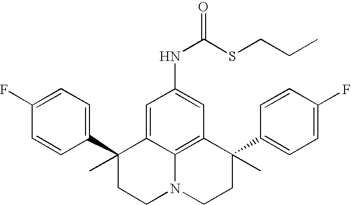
C1(F)=CC=C(C2(C)CCN3C4=C(C(C5=CC=C(F)C=C5)(C)CC3)C=C(NC(=O)SCCC)C=C24)C=C1
